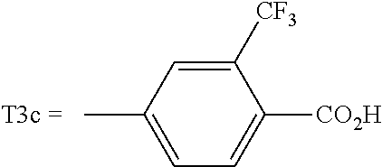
CC1=CC=C([CO2H])C([CF3])=C1
